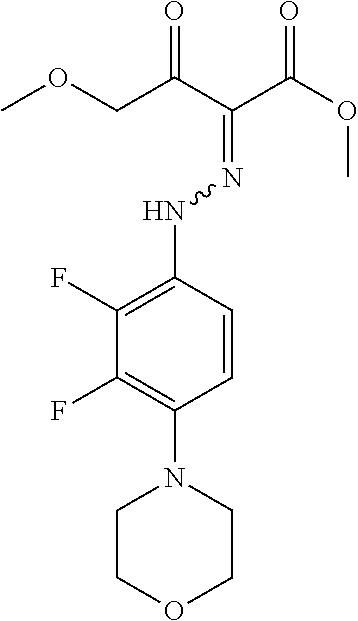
N(C1=C(F)C(F)=C(N2CCOCC2)C=C1)N=C(C(=O)COC)C(=O)OC
